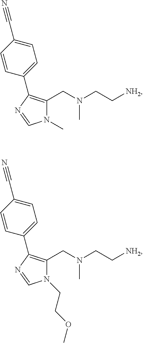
N1(C)C(CN(CC[NH2])C)=C(C2=CC=C(C#N)C=C2)N=C1.N1(CCOC)C(CN(CC[NH2])C)=C(C2=CC=C(C#N)C=C2)N=C1
